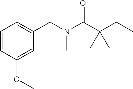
C1=CC(OC)=CC(CN(C(C(CC)(C)C)=O)C)=C1
